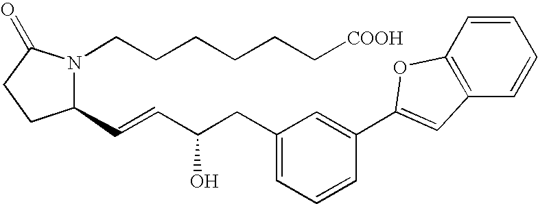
C1(C=CC(CC2=CC=CC(C3=CC4=C(C=CC=C4)O3)=C2)O)N(CCCCCC[COOH])C(=O)CC1
